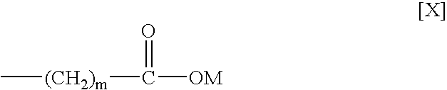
C[(CH2)m]C([OM])=O
